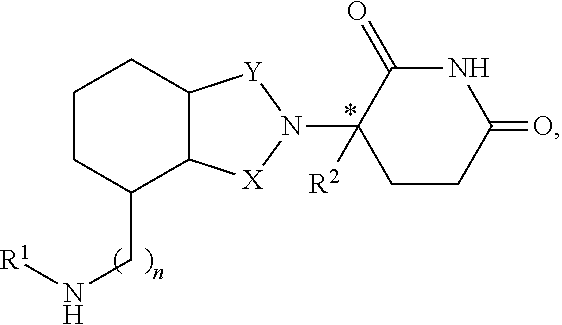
C1CC2C([X]N(C3([R2])CCC(=O)NC3=O)[Y]2)C(CN[R1])C1
